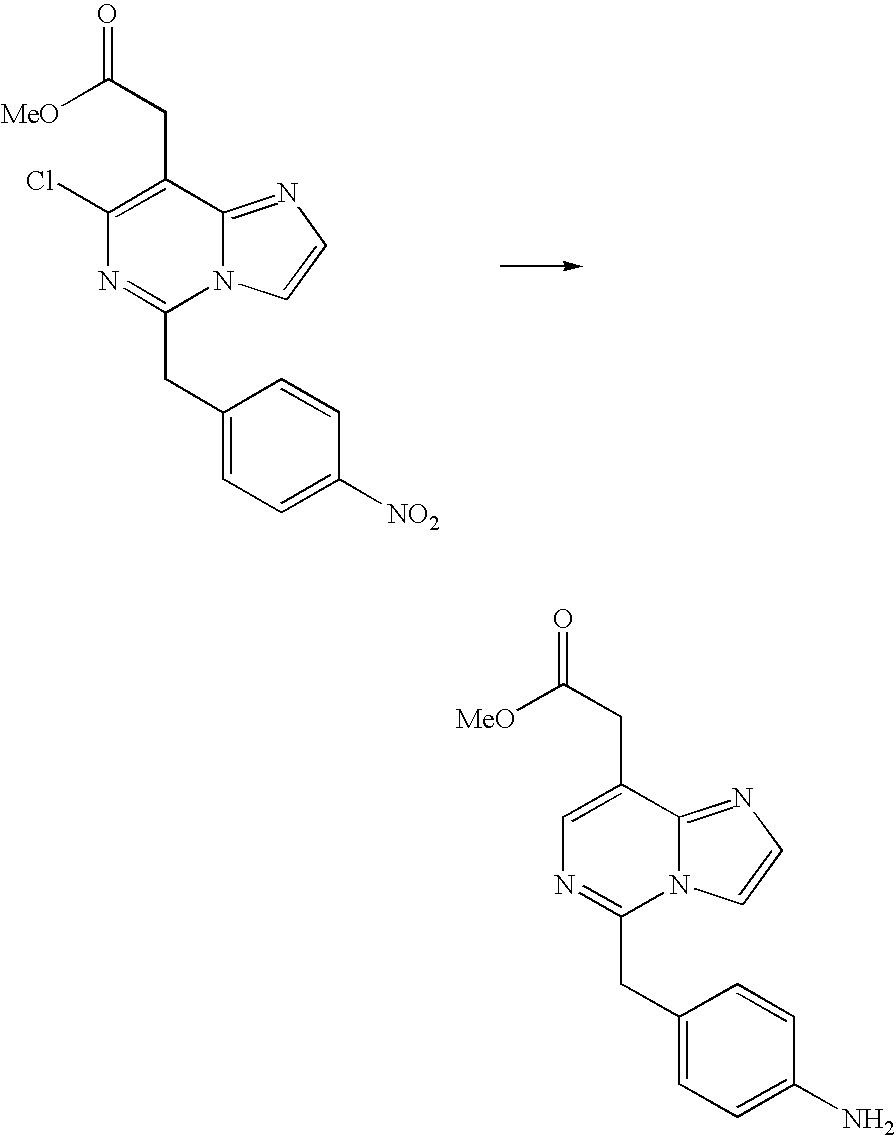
C1(Cl)=C(CC(=O)[MeO])C2=NC=CN2C(CC2=CC=C([NO2])C=C2)=N1.C1=C(CC(=O)[MeO])C2=NC=CN2C(CC2=CC=C(N)C=C2)=N1
